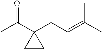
O=C(C1(CC=C(C)C)CC1)C
